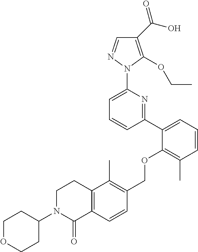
C1(C(O)=O)=C(OCC)N(C2=CC=CC(C3=CC=CC(C)=C3OCC3=C(C)C4=C(C=C3)C(=O)N(C3CCOCC3)CC4)=N2)N=C1
